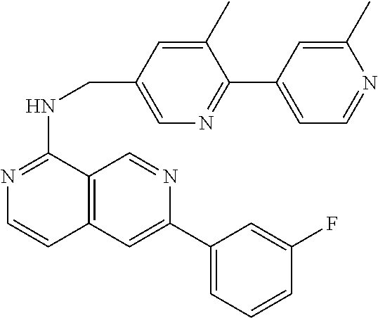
C1(F)=CC(C2=CC3=C(C=N2)C(NCC2=CN=C(C4=CC=NC(C)=C4)C(C)=C2)=NC=C3)=CC=C1
